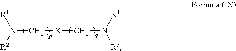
N(C[X]CN([R4])[R5])([R1])[R2]
